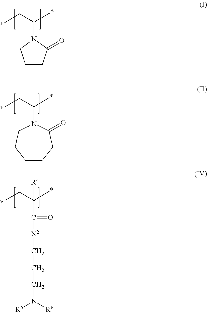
C(N1CCCC1=O)(C*)*.C(N1CCCCCC1=O)(C*)*.C(C([X2]CCCN([R5])[R6])=O)(C*)(*)[R4]
